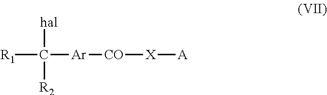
[R1]C([Ar][CO][X][A])([hal])[R2]
